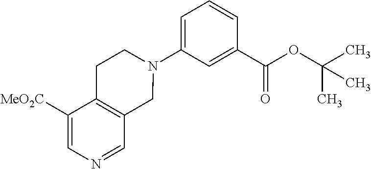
C1(N2CCC3=C(C2)C=NC=C3[MeO2C])=CC=CC(C(=O)OC(C)(C)C)=C1
